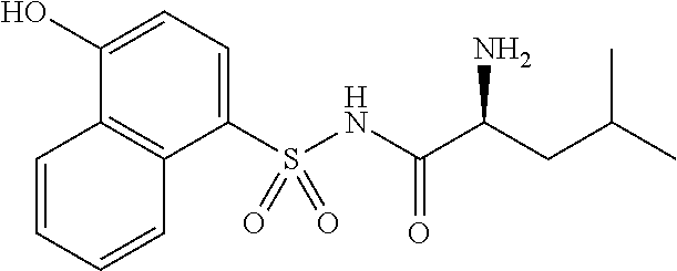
C1(O)=CC=C(S(NC(C(CC(C)C)N)=O)(=O)=O)C2=C1C=CC=C2
